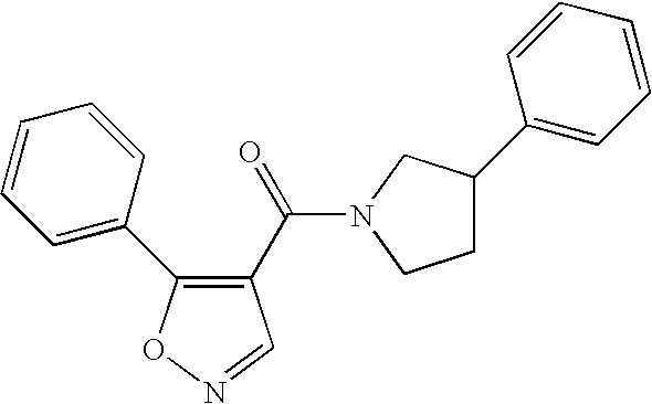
C1=C(C2=C(C(=O)N3CC(C4=CC=CC=C4)CC3)C=NO2)C=CC=C1
